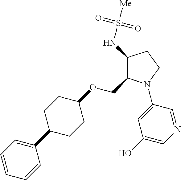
C1(NS([Me])(=O)=O)C(COC2CCC(C3=CC=CC=C3)CC2)N(C2=CC(O)=CN=C2)CC1
